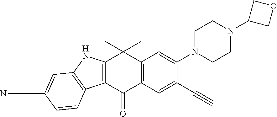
C12=C(C(=O)C3=C(C=C(N4CCN(C5COC5)CC4)C(C#C)=C3)C1(C)C)C1=C(N2)C=C(C#N)C=C1
